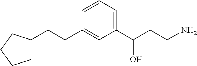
C1(CCC2=CC(C(CCN)O)=CC=C2)CCCC1
